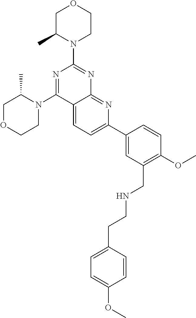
C1C(C)N(C2=NC3=NC(C4=CC(CNCCC5=CC=C(OC)C=C5)=C(OC)C=C4)=CC=C3C(N3C(C)COCC3)=N2)CCO1
